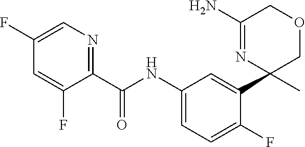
C1(C(NC2=CC=C(F)C(C3(C)COCC(N)=N3)=C2)=O)=NC=C(F)C=C1F
